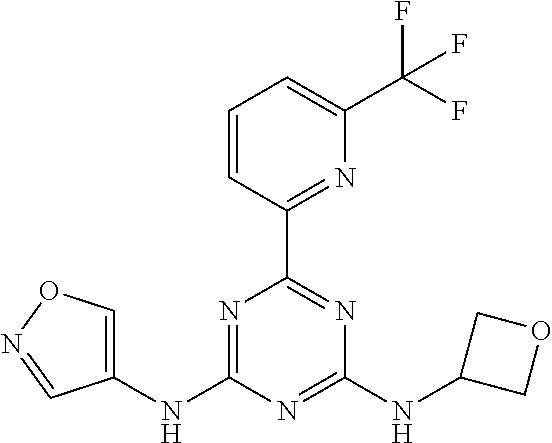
N1=C(NC2=CON=C2)N=C(NC2COC2)N=C1C1=NC(C(F)(F)F)=CC=C1
